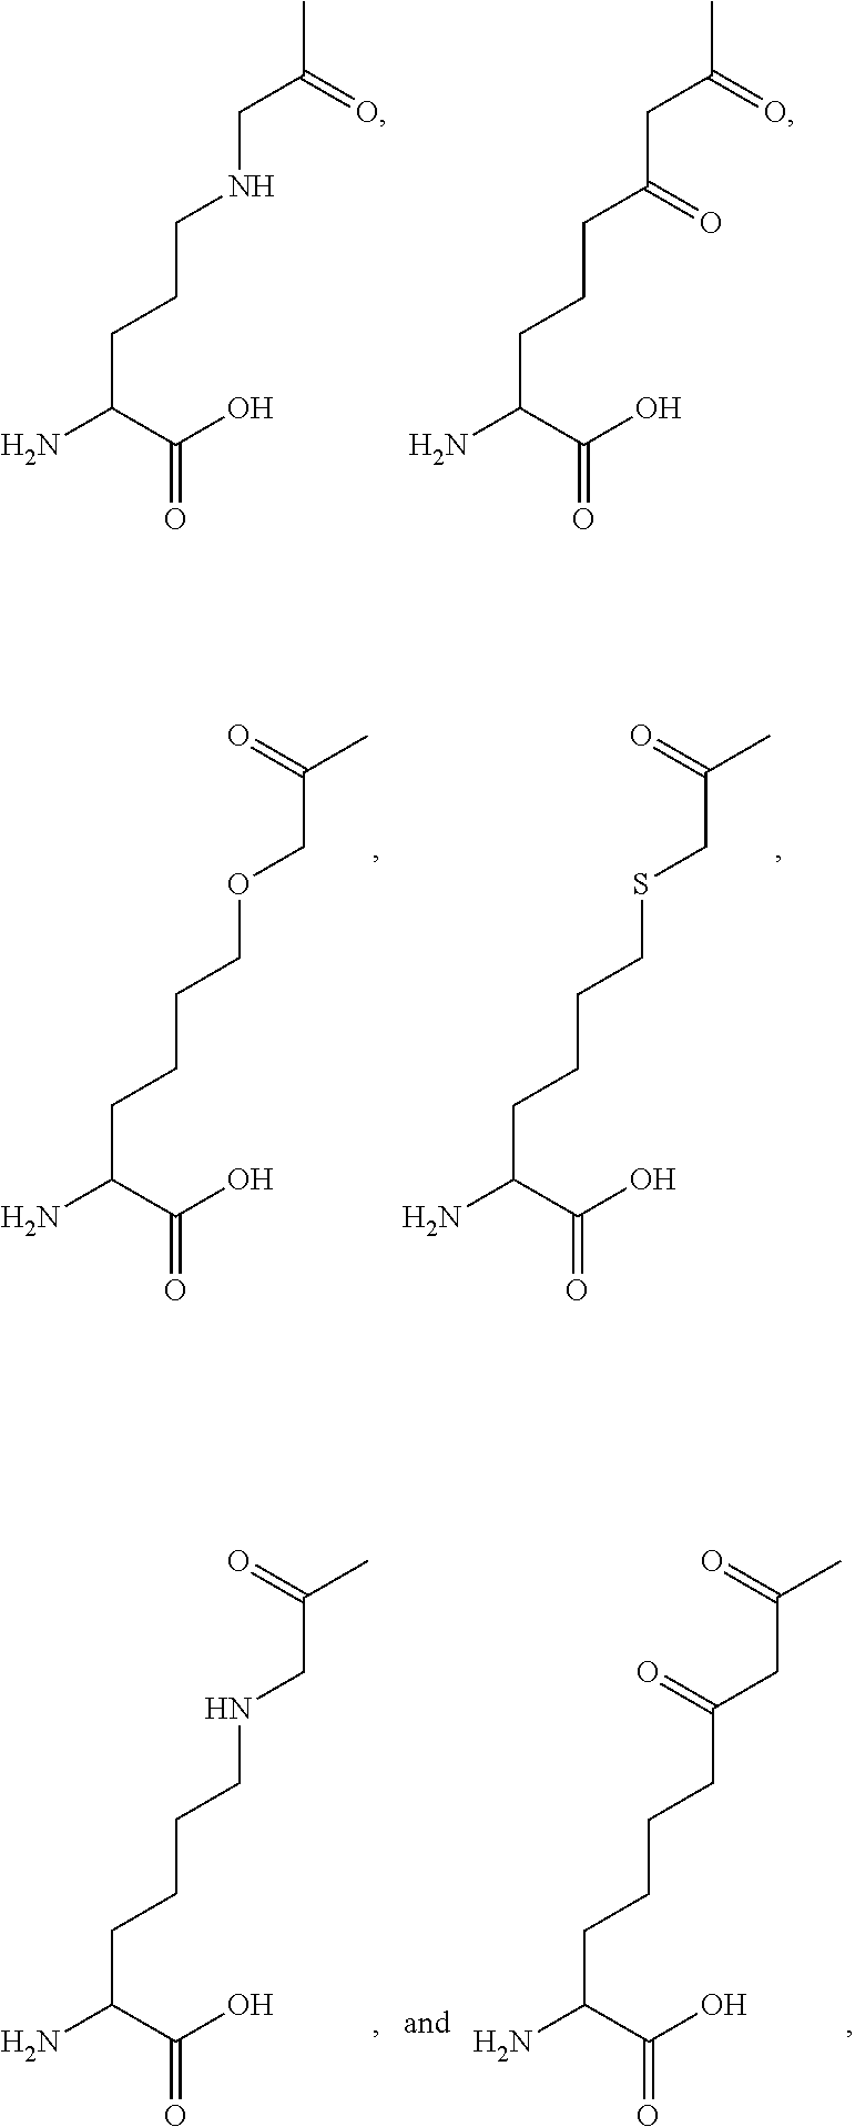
C(C(C(O)=O)N)CCNCC(C)=O.C(C(C(O)=O)N)CCC(CC(C)=O)=O.C(C(C(O)=O)N)CCCOCC(C)=O.C(C(C(O)=O)N)CCCSCC(C)=O.C(C(C(O)=O)N)CCCNCC(C)=O.C(C(C(O)=O)N)CCCC(CC(C)=O)=O
